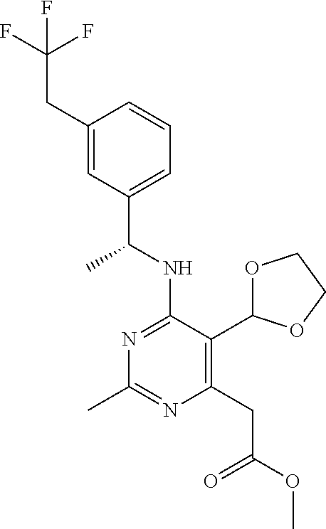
N1=C(NC(C)C2=CC=CC(CC(F)(F)F)=C2)C(C2OCCO2)=C(CC(=O)OC)N=C1C
